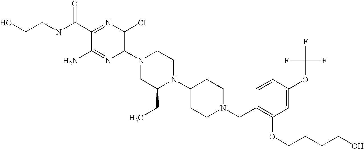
C1(C(NCCO)=O)=NC(Cl)=C(N2CC(CC)N(C3CCN(CC4=C(OCCCCO)C=C(OC(F)(F)F)C=C4)CC3)CC2)N=C1N
